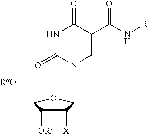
C1([X])C([OR])C(C[RO])OC1N1C=C(C(N[R])=O)C(=O)NC1=O
